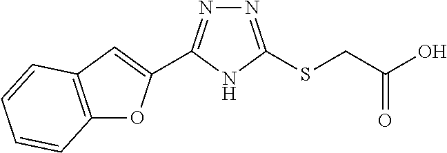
N1=C(SCC(O)=O)NC(C2=CC3=C(O2)C=CC=C3)=N1
